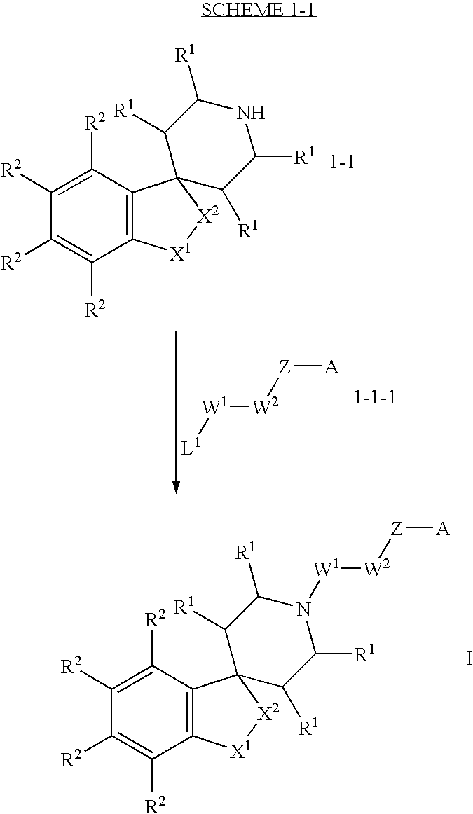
C1([R2])=C([R2])C2=C(C([R2])=C1[R2])[X1][X2]C21C([R1])C([R1])NC([R1])C1[R1].[L1][W1][W2][Z][A].I.C1([R2])=C([R2])C2=C(C([R2])=C1[R2])[X1][X2]C21C([R1])C([R1])N([W1][W2][Z][A])C([R1])C1[R1]
